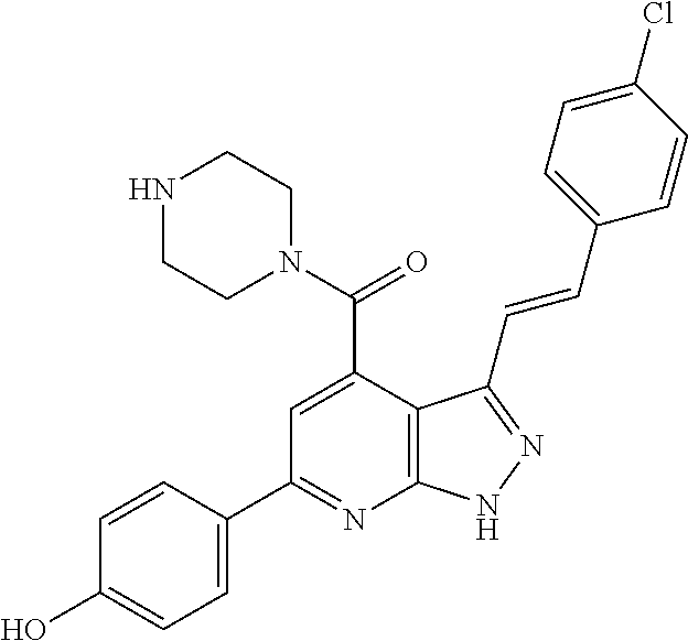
C12=C(C(C(N3CCNCC3)=O)=CC(C3=CC=C(O)C=C3)=N1)C(C=CC1=CC=C(Cl)C=C1)=NN2
